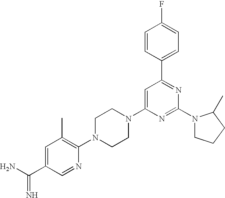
C1=C(C(N)=N)C=NC(N2CCN(C3=CC(C4=CC=C(F)C=C4)=NC(N4CCCC4C)=N3)CC2)=C1C
